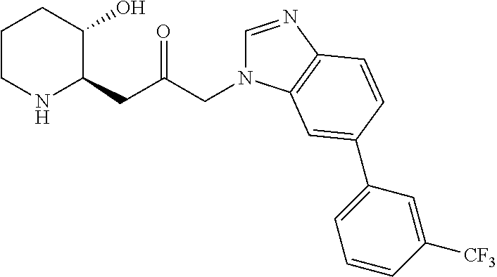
C1CNC(CC(=O)CN2C=NC3=C2C=C(C2=CC=CC([CF3])=C2)C=C3)C(O)C1
